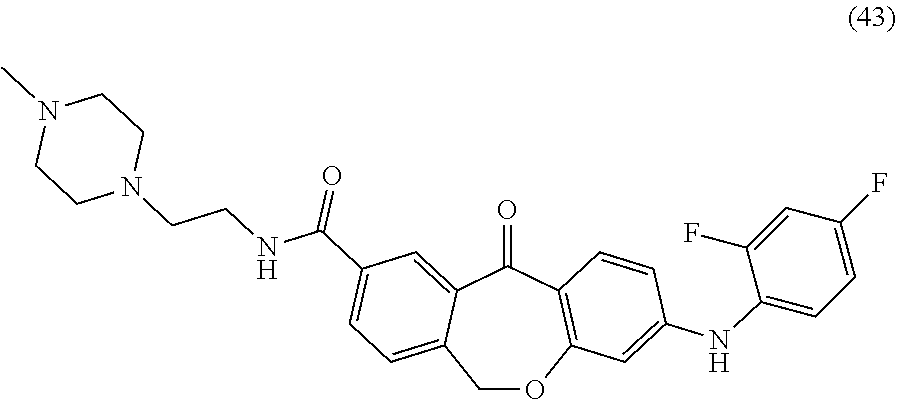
O=C1C2=CC(C(NCCN3CCN(C)CC3)=O)=CC=C2COC2=C1C=CC(NC1=CC=C(F)C=C1F)=C2
